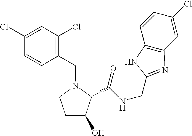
C1=C(Cl)C=CC(CN2CCC(O)C2C(NCC2=NC3=C(C=CC(Cl)=C3)N2)=O)=C1Cl
